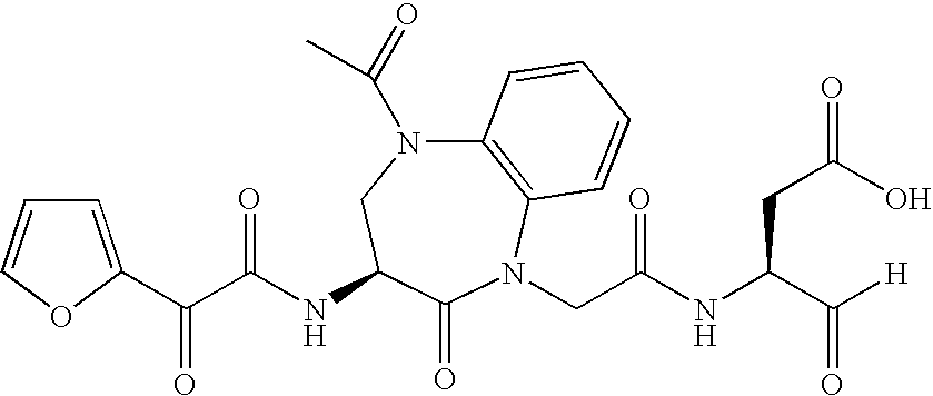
C12=C(N(CC(NC(C([H])=O)CC(=O)O)=O)C(=O)C(NC(C(=O)C3=CC=CO3)=O)CN1C(=O)C)C=CC=C2
